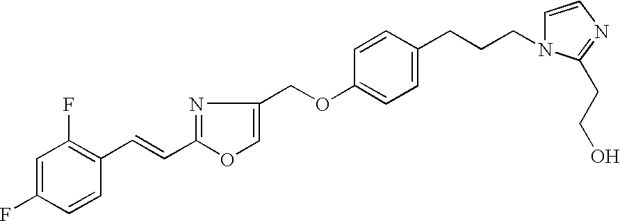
C1=C(F)C=CC(C=CC2=NC(COC3=CC=C(CCCN4C=CN=C4CCO)C=C3)=CO2)=C1F
